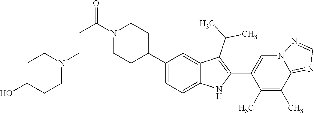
N1(C(CCN2CCC(O)CC2)=O)CCC(C2=CC=C3C(=C2)C(C(C)C)=C(C2=CN4C(=NC=N4)C(C)=C2C)N3)CC1
